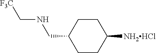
C1CC([NH2HCl])CCC1CNC[F3C]
